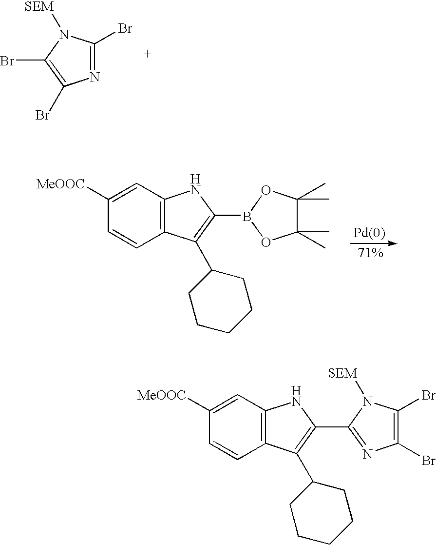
N1=C(Br)N([SEM])C(Br)=C1Br.C1(C)(C)C(C)(C)OB(C2=C(C3CCCCC3)C3=C(N2)C=C([MeOOC])C=C3)O1.C1(Br)=C(Br)N([SEM])C(C2=C(C3CCCCC3)C3=C(N2)C=C([MeOOC])C=C3)=N1
